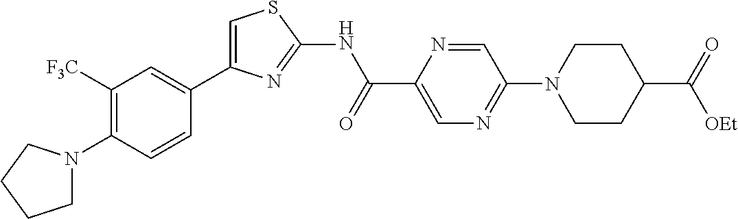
C1([F3C])=C(N2CCCC2)C=CC(C2=CSC(NC(C3=CN=C(N4CCC(C(=O)[OEt])CC4)C=N3)=O)=N2)=C1
